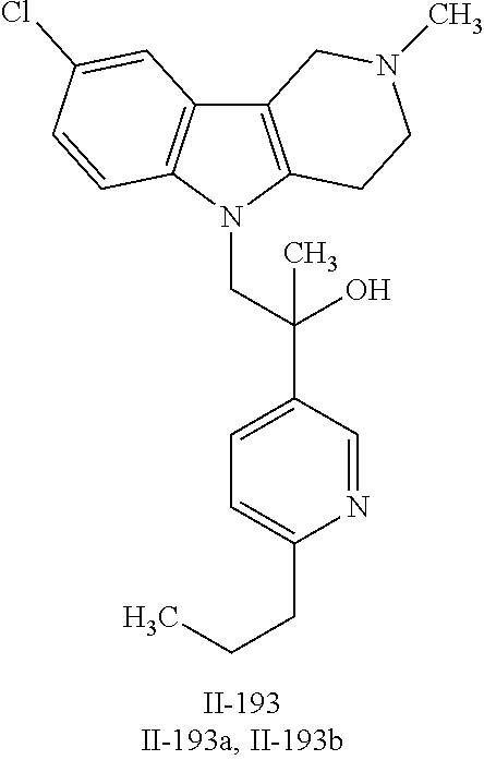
C12=C(N(CC(C3=CC=C(CCC)N=C3)(O)C)C3=C1C=C(Cl)C=C3)CCN(C)C2
